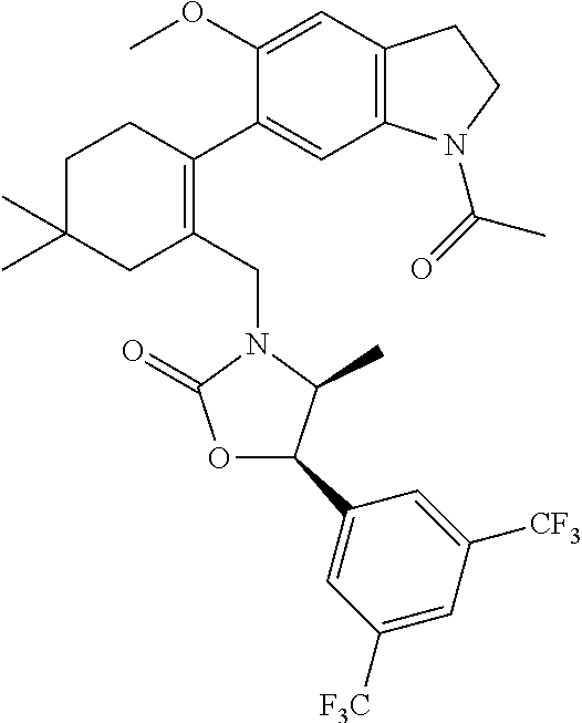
C1(OC)=CC2=C(C=C1C1=C(CN3C(=O)OC(C4=CC([F3C])=CC([CF3])=C4)C3C)CC(C)(C)CC1)N(C(C)=O)CC2
